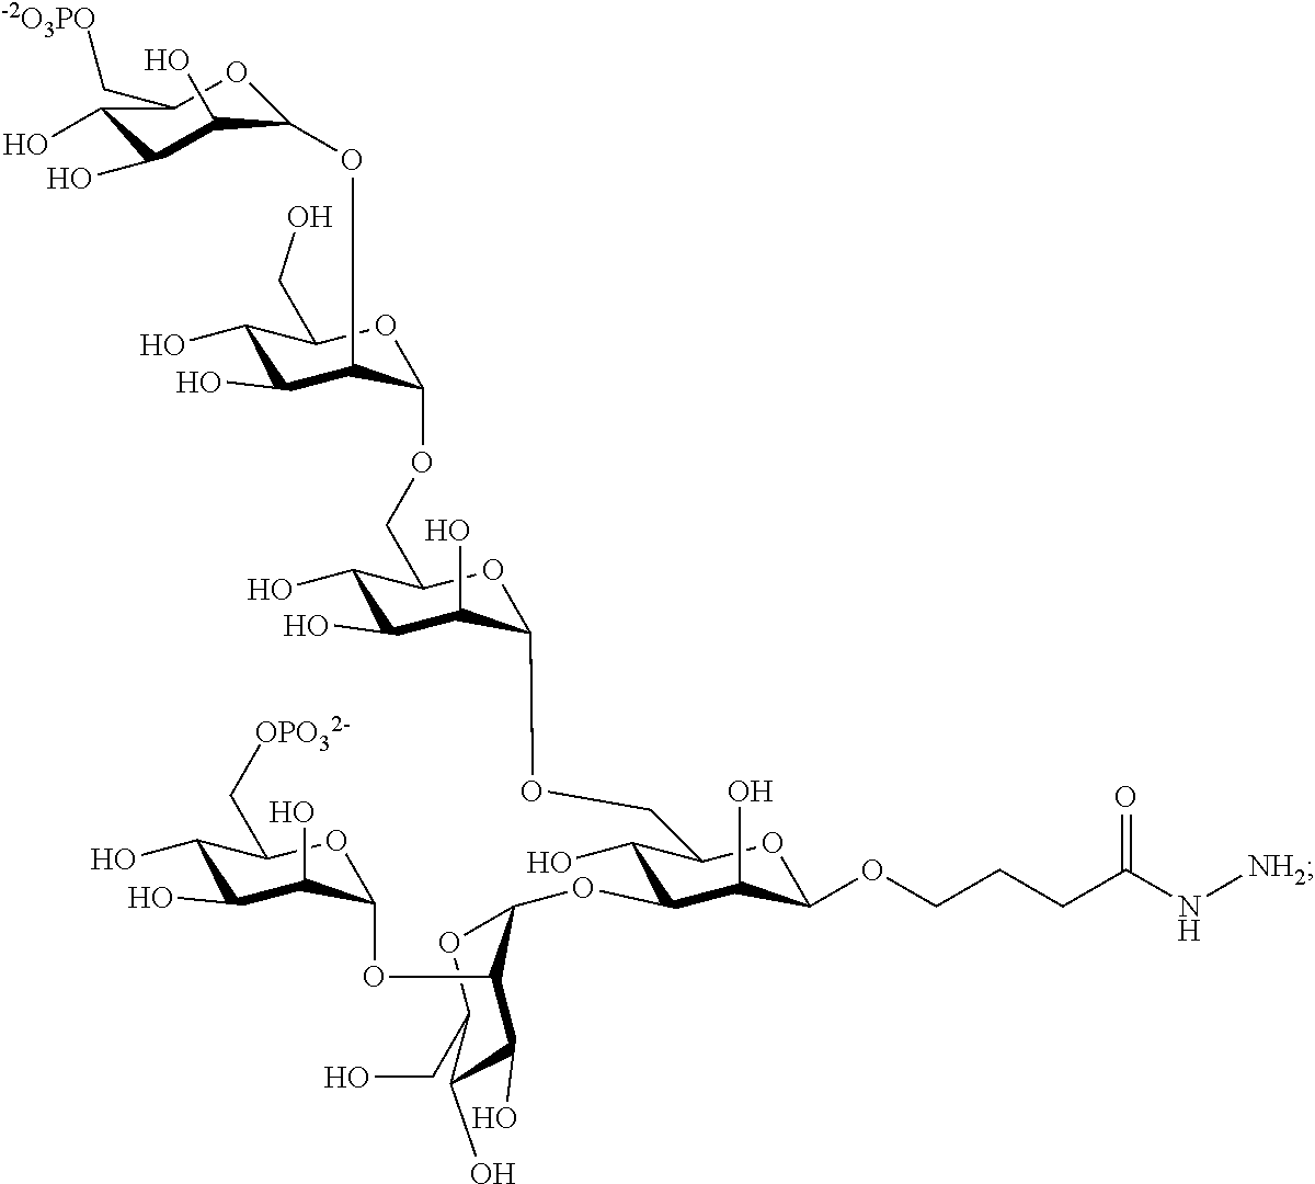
C1(O)C(O)C(O)C(OC2C(O)C(O)C(CO)OC2OC2C(O)C(COC3C(O)C(O)C(O)C(COC4C(OC5C(O)C(O)C(O)C(C[-2O3PO])O5)C(O)C(O)C(CO)O4)O3)OC(OCCCC(N[NH2])=O)C2O)OC1C[OPO32-]
